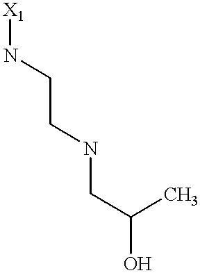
C(CNCC(O)C)N[X1]
